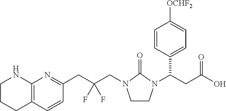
C12=C(C=CC(CC(CN3CCN(C(CC(O)=O)C4=CC=C([OCHF2])C=C4)C3=O)(F)F)=N1)CCCN2
